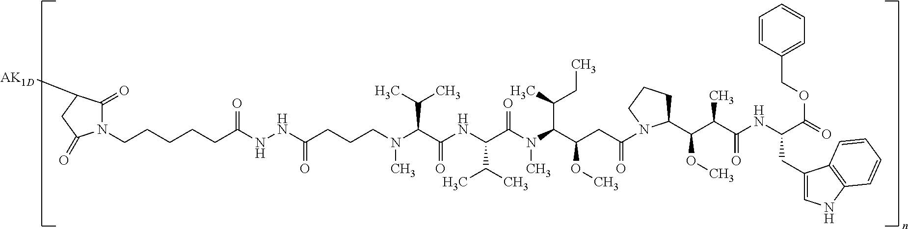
N1(CCCCCC(NNC(=O)CCCN(C(C(C)C)C(=O)NC(C(C)C)C(N(C(C(CC)C)C(OC)CC(N2C(C(C(C(NC(CC3=CNC4=C3C=CC=C4)C(=O)OCC3=CC=CC=C3)=O)C)OC)CCC2)=O)C)=O)C)=O)C(=O)C([AK1D])CC1=O
